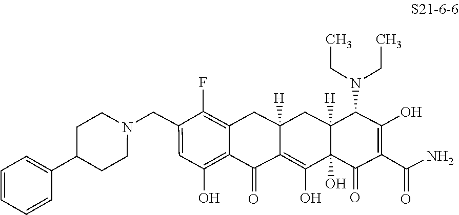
N1(CC2=CC(O)=C3C(=C2F)CC2([H])CC4([H])C(N(CC)CC)C(O)=C(C(=O)N)C(=O)C4(O)C(O)=C2C3=O)CCC(C2=CC=CC=C2)CC1
